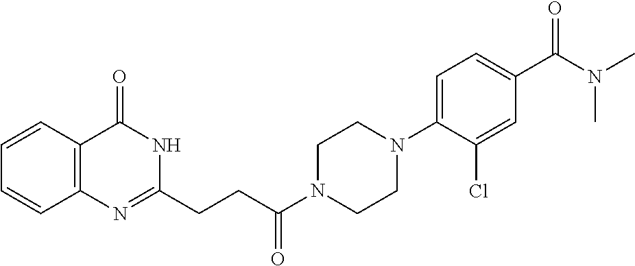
C12=C(C(=O)NC(CCC(N3CCN(C4=CC=C(C(N(C)C)=O)C=C4Cl)CC3)=O)=N1)C=CC=C2
